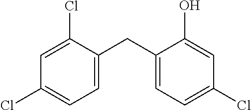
C1=C(CC2=CC=C(Cl)C=C2O)C(Cl)=CC(Cl)=C1
